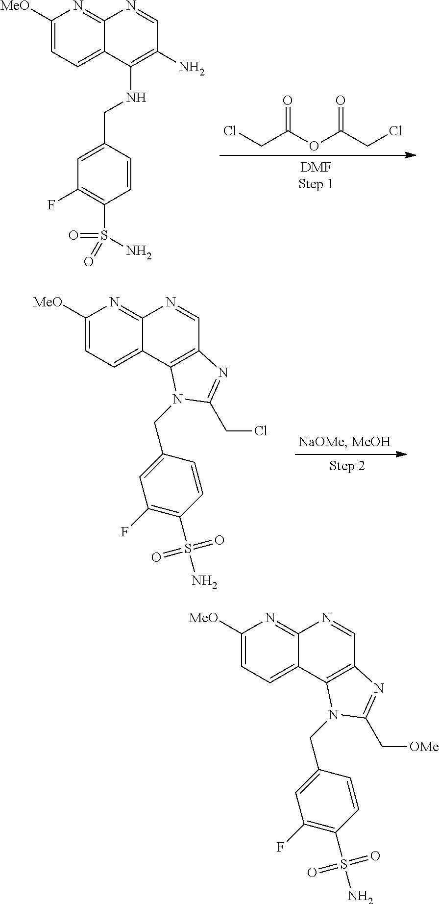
C1([MeO])=CC=C2C(=N1)N=CC(N)=C2NCC1=CC(F)=C(S(=O)(=O)N)C=C1.C(C(OC(CCl)=O)=O)Cl.C1([MeO])=CC=C2C(=N1)N=CC1=C2N(CC2=CC(F)=C(S(N)(=O)=O)C=C2)C(CCl)=N1.C1([MeO])=CC=C2C(=N1)N=CC1=C2N(CC2=CC(F)=C(S(N)(=O)=O)C=C2)C(C[OMe])=N1
